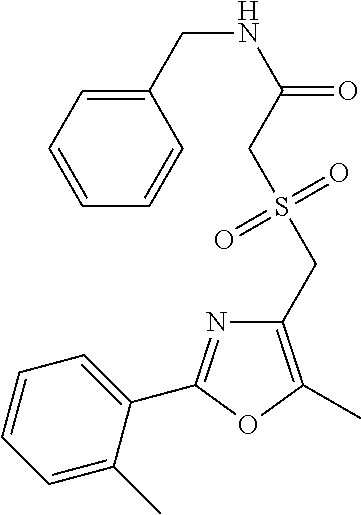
C1=C(C)C(C2=NC(CS(=O)(=O)CC(=O)NCC3=CC=CC=C3)=C(C)O2)=CC=C1
